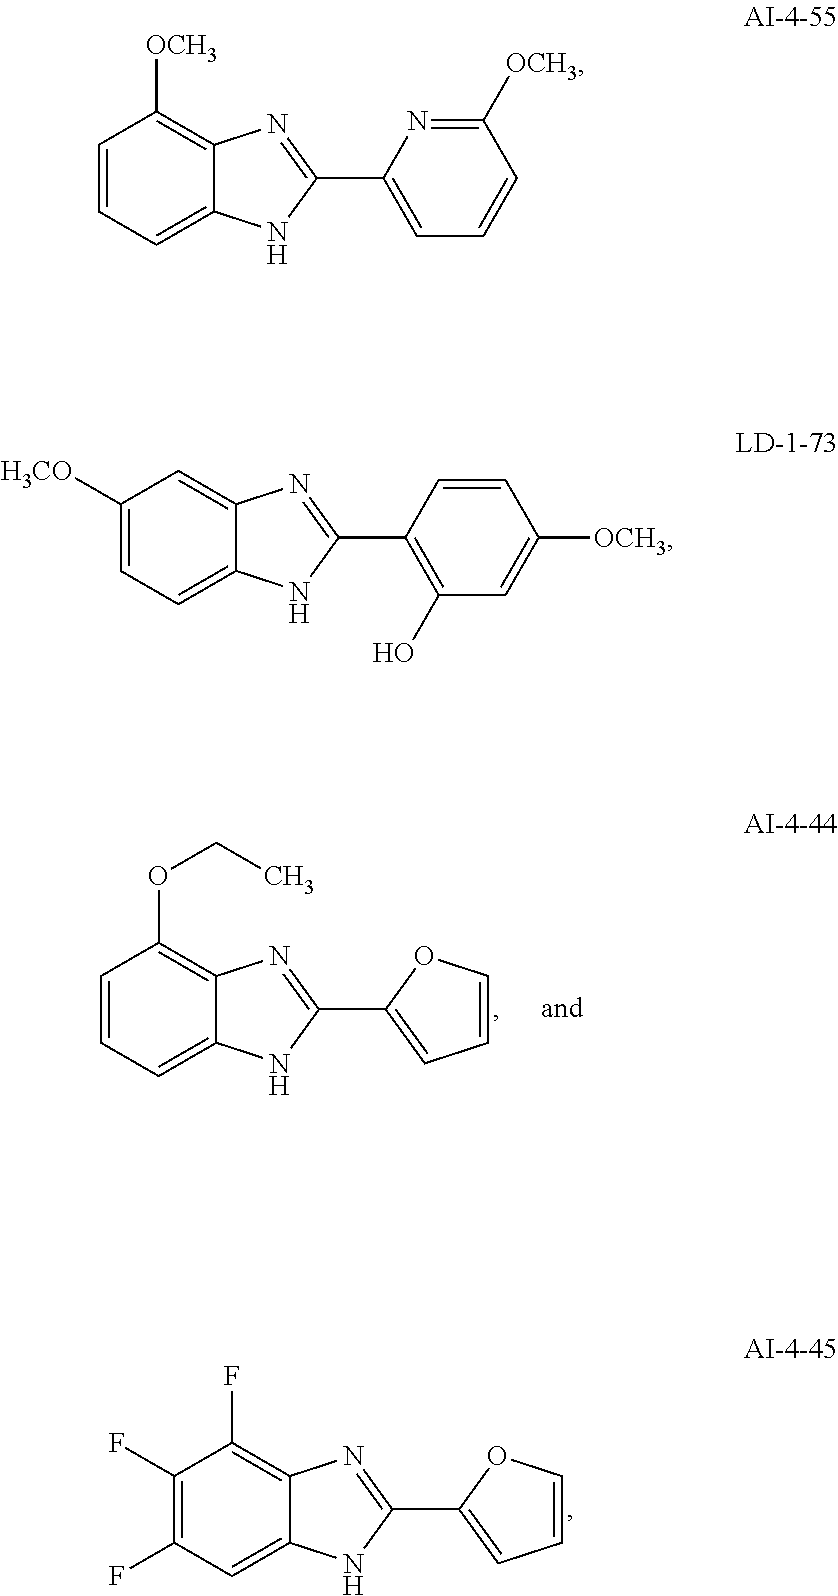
C1=CC=C2C(=C1[OCH3])N=C(C1=CC=CC([OCH3])=N1)N2.C1([H3CO])=CC=C2C(=C1)N=C(C1=C(O)C=C([OCH3])C=C1)N2.C1(F)=C(F)C=C2C(=C1F)N=C(C1=CC=CO1)N2.C1=CC=C2C(=C1OCC)N=C(C1=CC=CO1)N2
